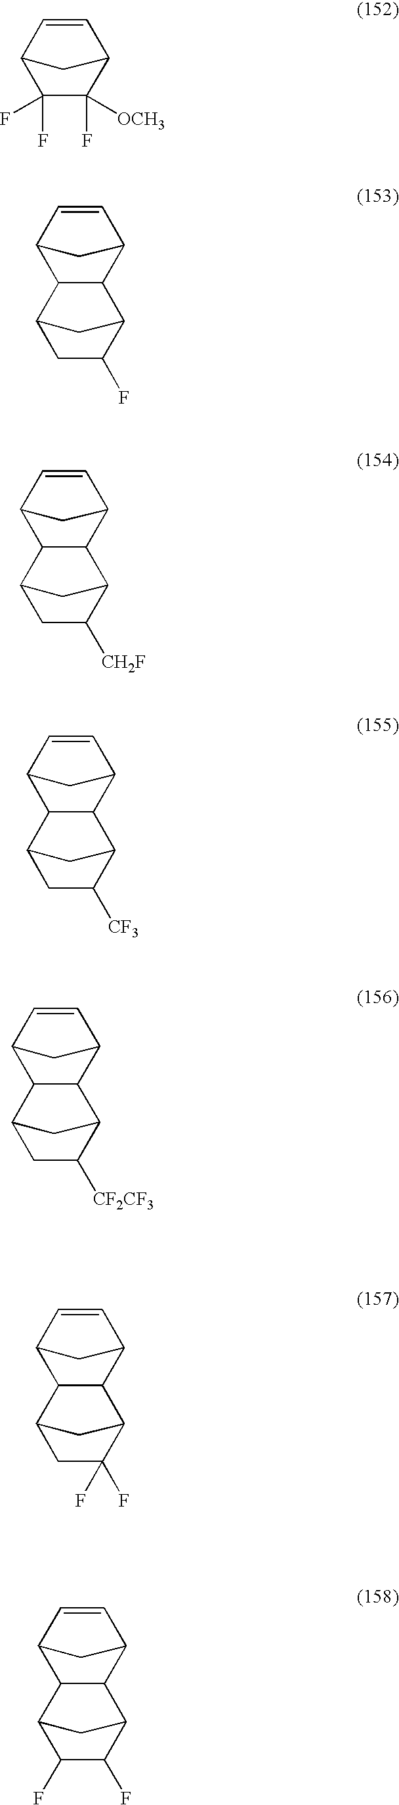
C1C([CH2F])C2CC1C1C2C2C=CC1C2.C1C([CF3])C2CC1C1C2C2C=CC1C2.C1C([CF2CF3])C2CC1C1C2C2C=CC1C2.C1C(F)(F)C2CC1C1C2C2C=CC1C2.C1(F)C(F)C2CC1C1C2C2C=CC1C2.C12C=CC(C1)C(F)(F)C2(F)[OCH3].C12C=CC(C1)C1C2C2CC1CC2F
